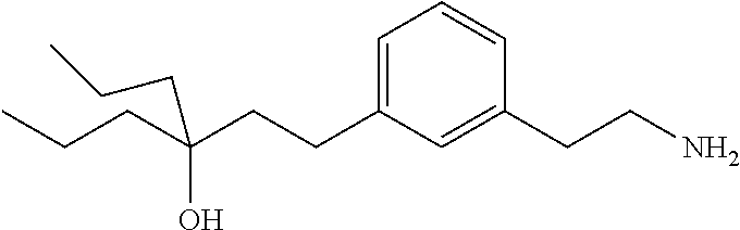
C(CCC1=CC=CC(CCN)=C1)(CCC)(O)CCC
